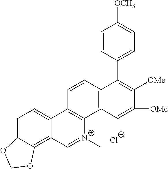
C1=CC2=C(C3=C1C1=CC=C4C(=C1C=[N+]3C)OCO4)C=C([OMe])C([OMe])=C2C1=CC=C([OCH3])C=C1.[Cl-]
